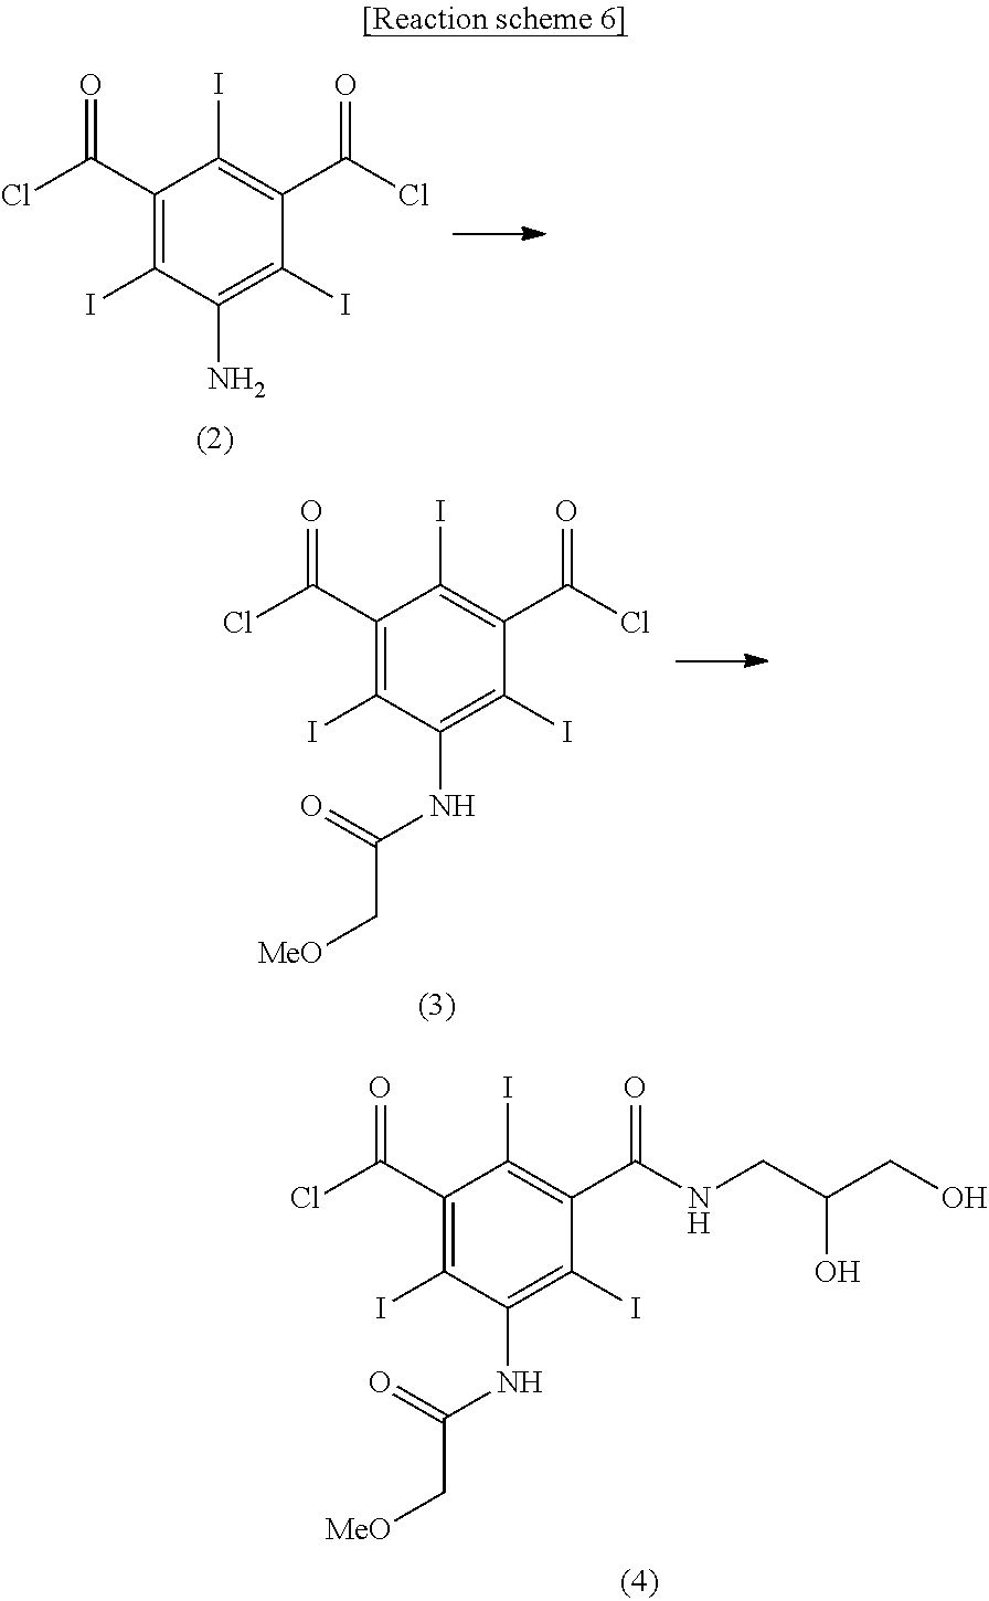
C1(C(Cl)=O)=C(I)C(N)=C(I)C(C(Cl)=O)=C1I.C1(C(Cl)=O)=C(I)C(NC(C[MeO])=O)=C(I)C(C(Cl)=O)=C1I.C1(C(Cl)=O)=C(I)C(NC(C[MeO])=O)=C(I)C(C(NCC(CO)O)=O)=C1I
